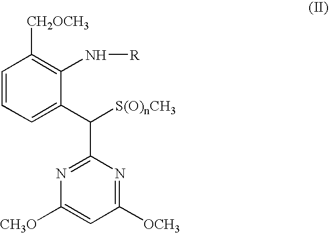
C1=CC=C(C([S(O)nCH3])C2=NC([CH3O])=CC([OCH3])=N2)C(N[R])=C1[CH2OCH3]
